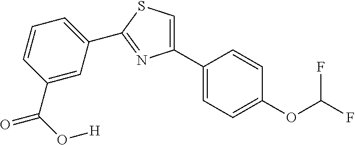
C1(C2=CC=C(OC(F)F)C=C2)=CSC(C2=CC=CC(C(=O)O[H])=C2)=N1
